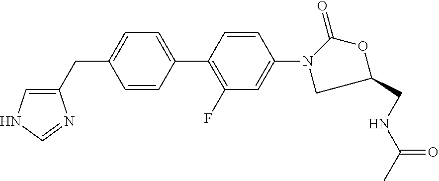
C1(CC2=CC=C(C3=C(F)C=C(N4CC(CNC(C)=O)OC4=O)C=C3)C=C2)=CNC=N1
